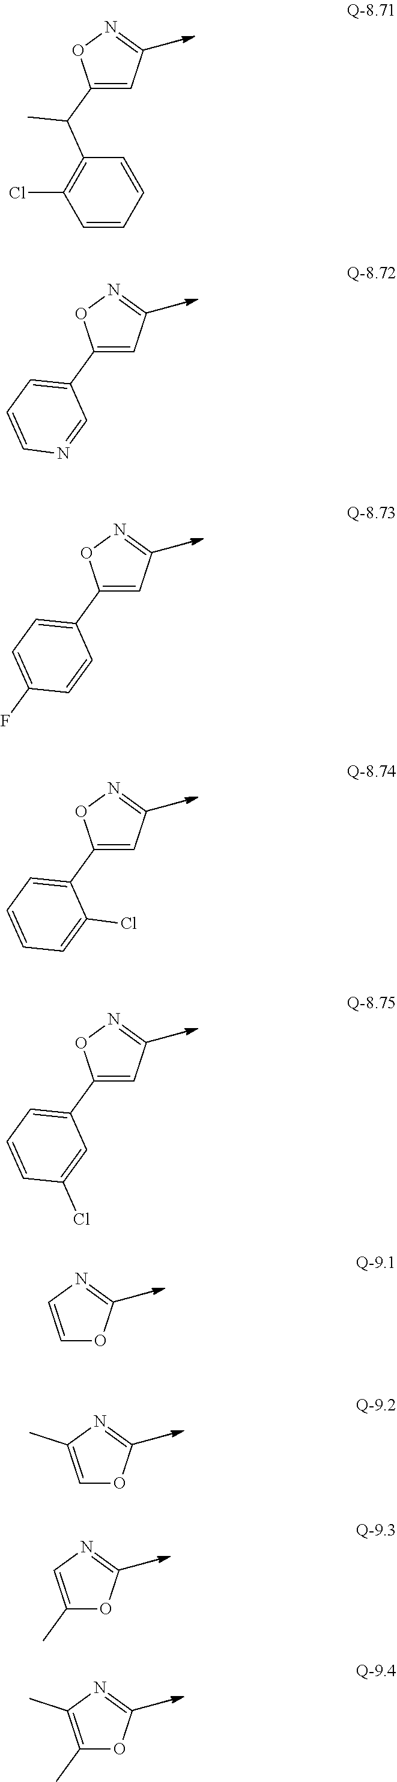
C1(C(C2=C(Cl)C=CC=C2)C)=CC=NO1.C1(C2=CC=CN=C2)=CC=NO1.C1(C2=CC=C(F)C=C2)=CC=NO1.C1(C2=CC=CC=C2Cl)=CC=NO1.C1(C2=CC=CC(Cl)=C2)=CC=NO1.C1=CN=CO1.C1=C(C)N=CO1.C1(C)=CN=CO1.C1(C)=C(C)N=CO1
